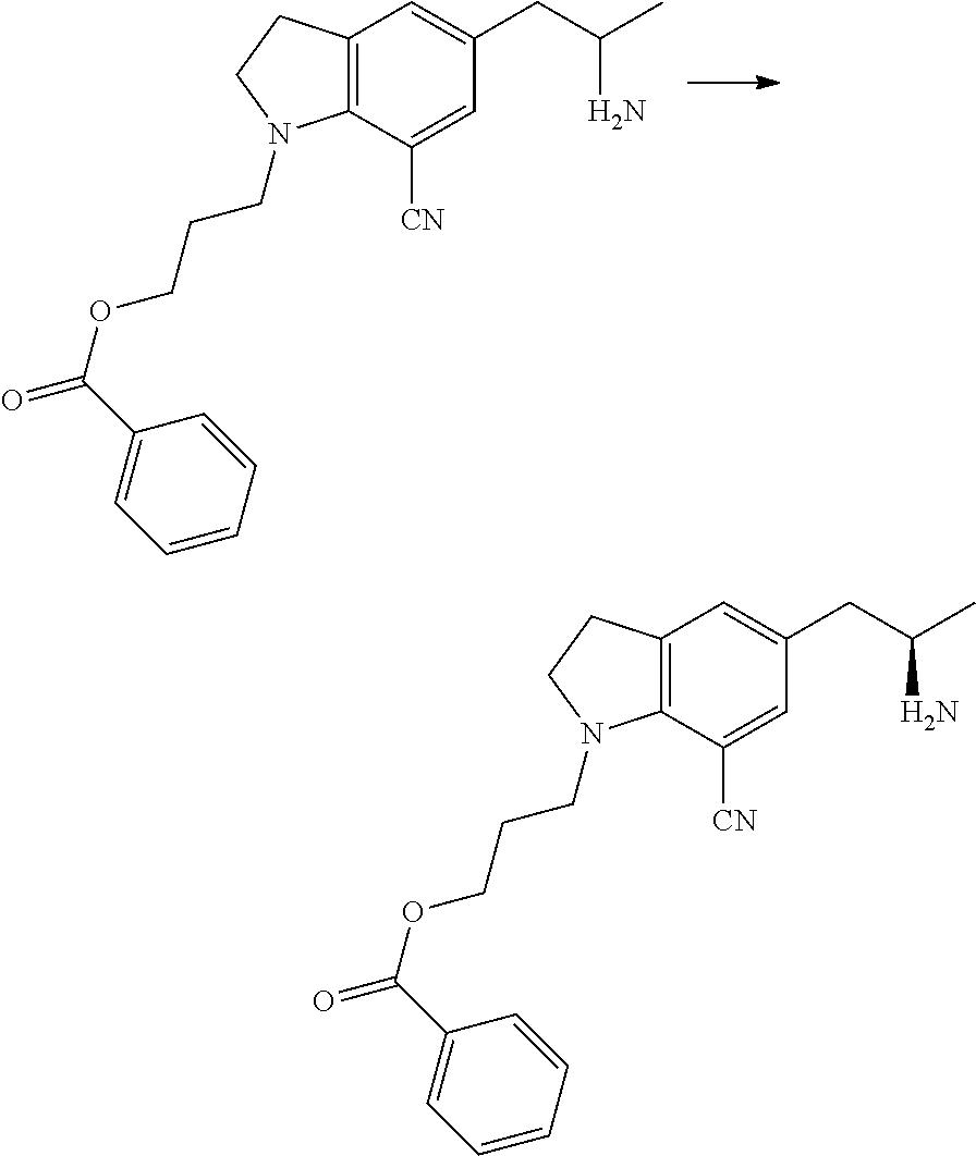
C12=C(C([CN])=CC(CC(N)C)=C1)N(CCCOC(=O)C1=CC=CC=C1)CC2.C12=C(C([CN])=CC(CC(N)C)=C1)N(CCCOC(=O)C1=CC=CC=C1)CC2
